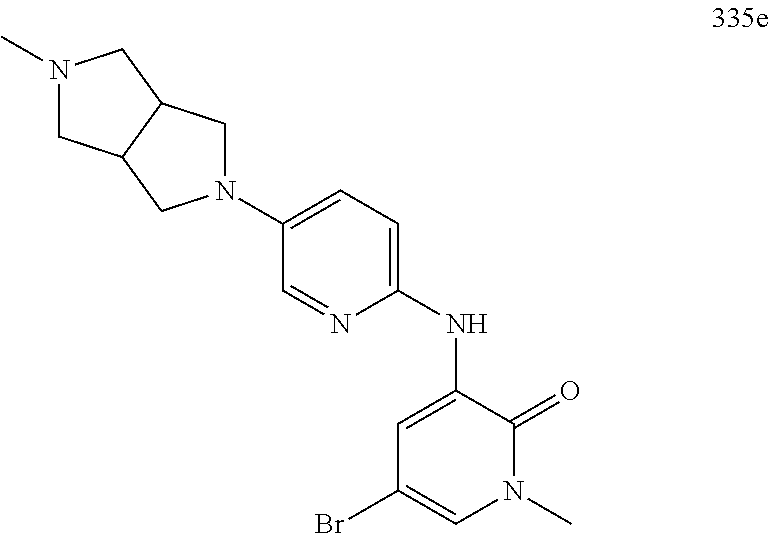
C1=C(N2CC3C(C2)CN(C)C3)C=NC(NC2=CC(Br)=CN(C)C2=O)=C1
